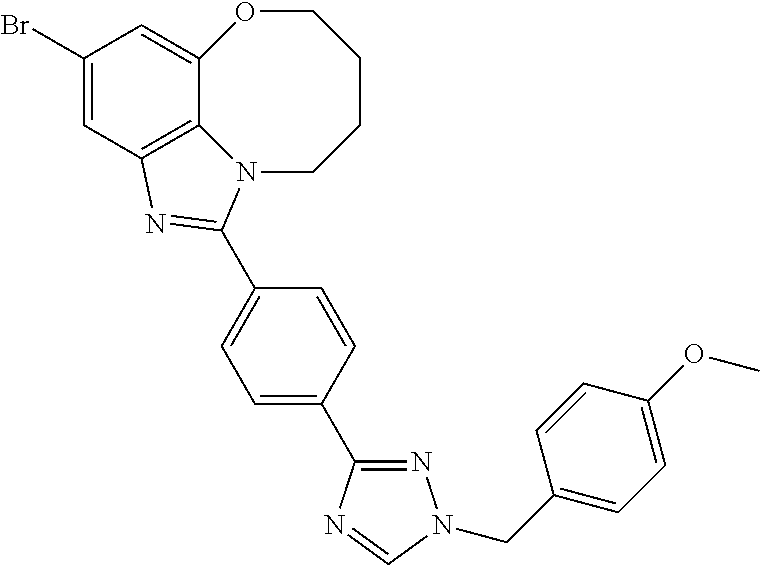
C1(Br)=CC2=C3C(=C1)OCCCCN3C(C1=CC=C(C3=NN(CC4=CC=C(OC)C=C4)C=N3)C=C1)=N2
